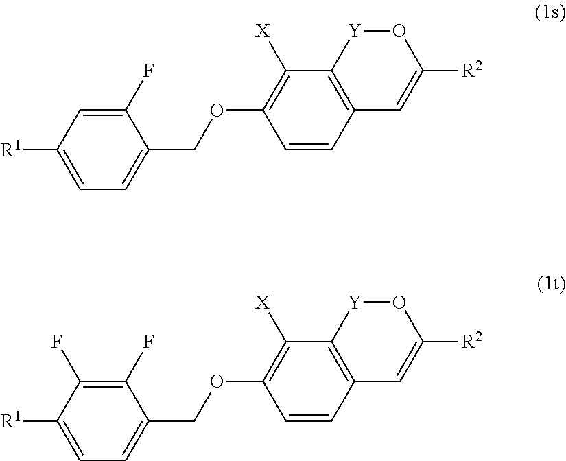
C1=CC2=C(C([X])=C1OCC1=CC=C([R1])C(F)=C1F)[Y]OC([R2])=C2.C1=CC2=C(C([X])=C1OCC1=CC=C([R1])C=C1F)[Y]OC([R2])=C2
